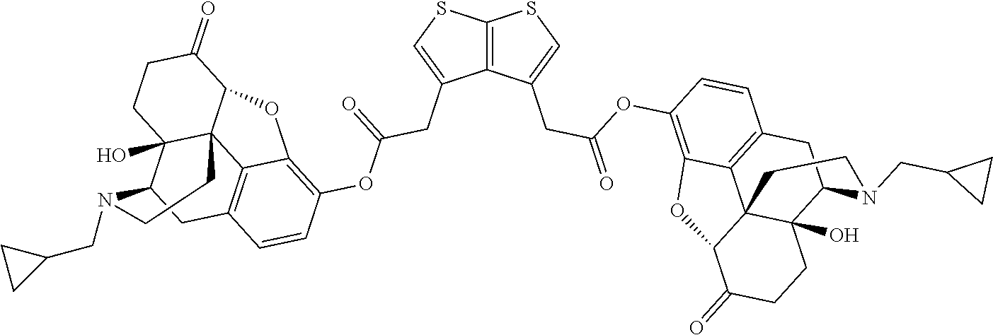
C12=C(SC=C1CC(=O)OC1=C3C4=C(C=C1)CC1C5(O)C4(C(C(=O)CC5)O3)CCN1CC1CC1)SC=C2CC(=O)OC1=C2C3=C(C=C1)CC1C4(O)C3(C(C(=O)CC4)O2)CCN1CC1CC1
